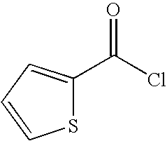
C(Cl)(=O)C1=CC=CS1
